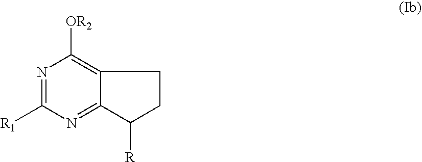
N1=C([R1])N=C2C(=C1[OR2])CCC2[R]
